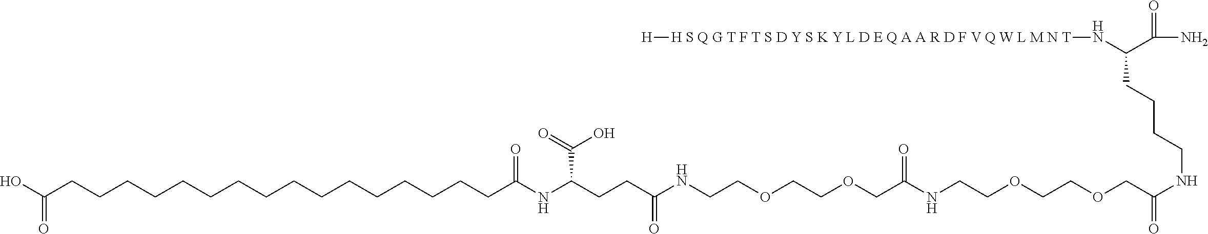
C(NC(COCCOCCNC(COCCOCCNC(CCC(NC(CCCCCCCCCCCCCCCCC(O)=O)=O)C(O)=O)=O)=O)=O)CCCC(N[H S Q G T F T S D Y S K Y L D E Q A A R D F V Q W L M N T][H])C(N)=O
